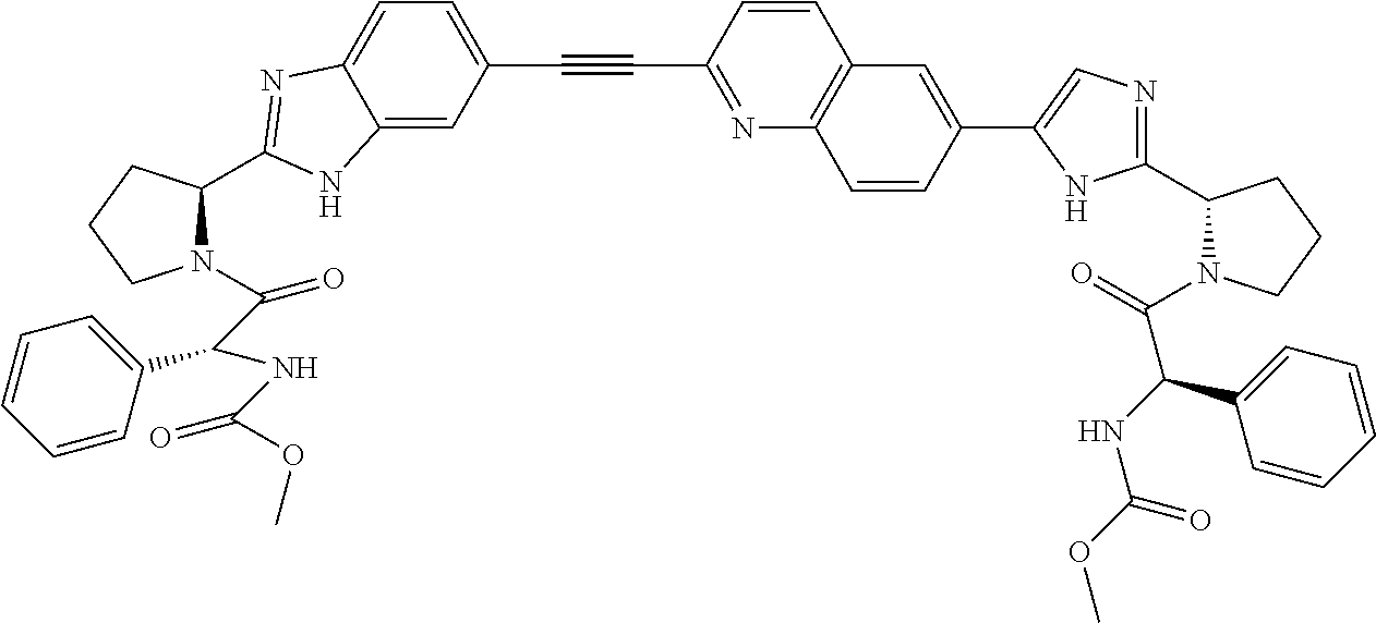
C1=CC(C#CC2=CC=C3C(=C2)NC(C2N(C(C(NC(OC)=O)C4=CC=CC=C4)=O)CCC2)=N3)=NC2=C1C=C(C1=CN=C(C3N(C(=O)C(NC(OC)=O)C4=CC=CC=C4)CCC3)N1)C=C2
